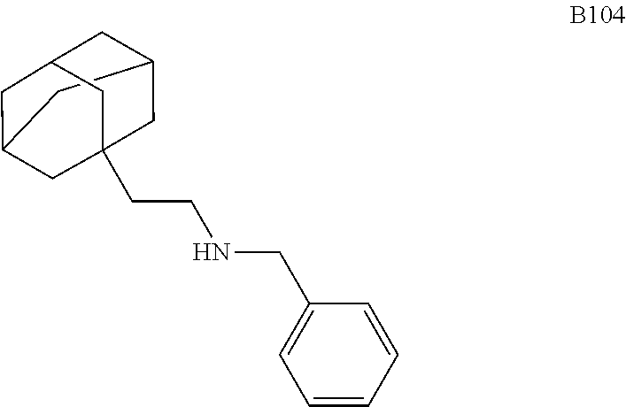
C12CC3CC(CCNCC4=CC=CC=C4)(C1)CC(C3)C2
